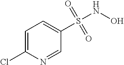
C1=C(Cl)N=CC(S(NO)(=O)=O)=C1
